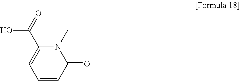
C1(C(O)=O)=CC=CC(=O)N1C
